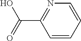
C1=CC=CN=C1C(=O)O
